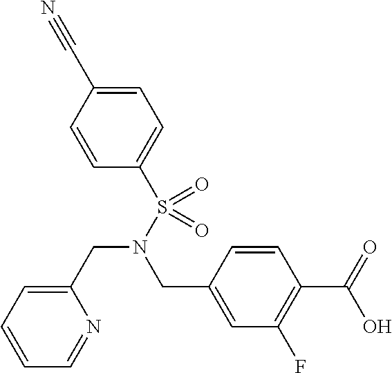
C1=CC=C(CN(S(C2=CC=C(C#N)C=C2)(=O)=O)CC2=CC(F)=C(C(=O)O)C=C2)N=C1
